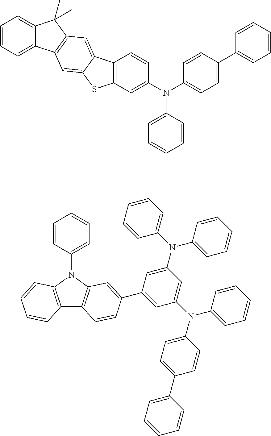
C1=CC=C2C(=C1)C(C)(C)C1=C2C=C2C(=C1)C1=C(S2)C=C(N(C2=CC=CC=C2)C2=CC=C(C3=CC=CC=C3)C=C2)C=C1.C12=C(N(C3=CC=CC=C3)C3=C1C=CC(C1=CC(N(C4=CC=CC=C4)C4=CC=C(C5=CC=CC=C5)C=C4)=CC(N(C4=CC=CC=C4)C4=CC=CC=C4)=C1)=C3)C=CC=C2
